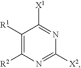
C1([R1])=C([R2])N=C([X2])N=C1[X1]
